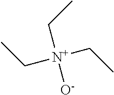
[N+]([O-])(CC)(CC)CC
